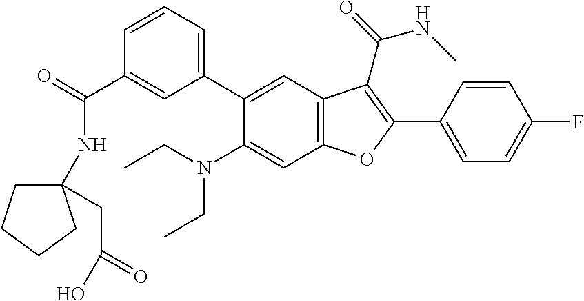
C1(C(=O)NC2(CC(=O)O)CCCC2)=CC(C2=CC3=C(C=C2N(CC)CC)OC(C2=CC=C(F)C=C2)=C3C(=O)NC)=CC=C1
